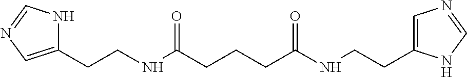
N1C(CCNC(CCCC(NCCC2=CN=CN2)=O)=O)=CN=C1
